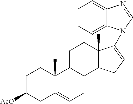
C12(C)C(CC=C1N1C3=CC=CC=C3N=C1)C1C(CC2)C2(C)C(=CC1)CC([AcO])CC2
